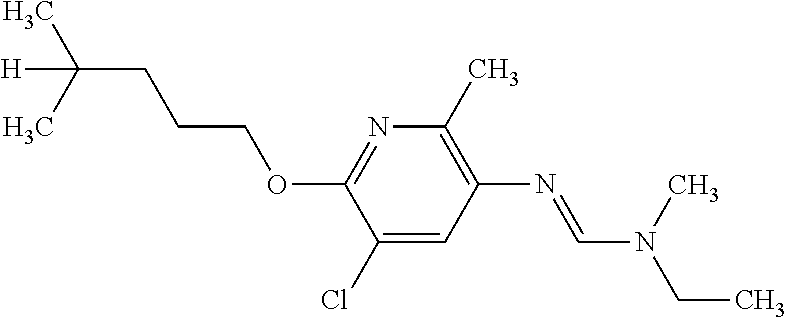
N1=C(OCCCC(C)(C)[H])C(Cl)=CC(N=CN(C)CC)=C1C
